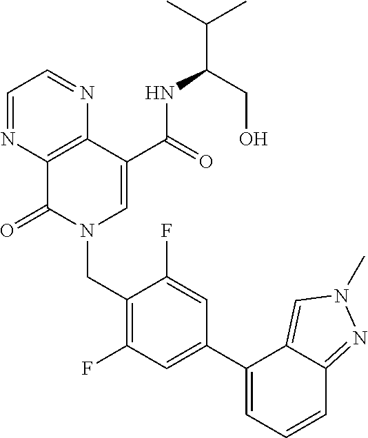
C1=NC2=C(N=C1)C(C(=O)NC(CO)C(C)C)=CN(CC1=C(F)C=C(C3=CC=CC4=NN(C)C=C34)C=C1F)C2=O
